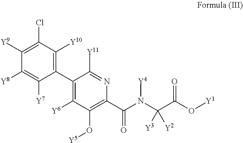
C1(C2=C([Y10])C(Cl)=C([Y9])C([Y8])=C2[Y7])=C([Y6])C(O[Y5])=C(C(N([Y4])C([Y2])(C(=O)O[Y1])[Y3])=O)N=C1[Y11]
